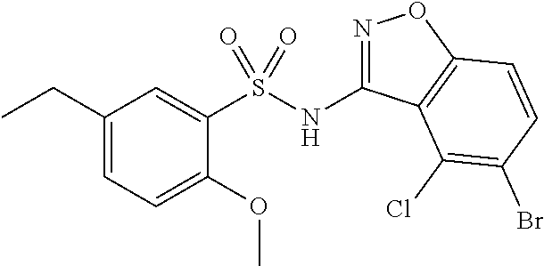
N(C1=NOC2=C1C(Cl)=C(Br)C=C2)S(C1=CC(CC)=CC=C1OC)(=O)=O
